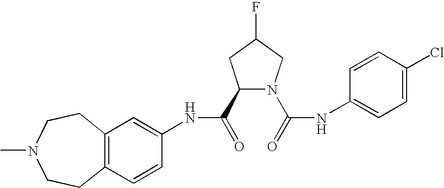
C12=C(C=CC(NC(=O)C3N(C(=O)NC4=CC=C(Cl)C=C4)CC(F)C3)=C1)CCN(C)CC2
